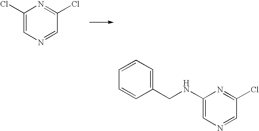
ClC1=CN=CC(Cl)=N1.C1(CNC2=CN=CC(Cl)=N2)=CC=CC=C1
